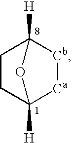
[Ca]1C2([H])CCC([H])([Cb]1)O2
